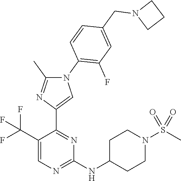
C1(C(F)(F)F)=CN=C(NC2CCN(S(C)(=O)=O)CC2)N=C1C1=CN(C2=C(F)C=C(CN3CCC3)C=C2)C(C)=N1
